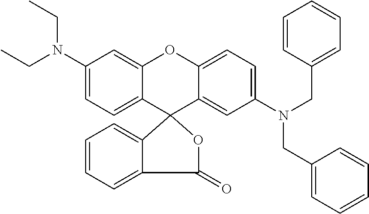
C1(N(CC)CC)=CC=C2C(=C1)OC1=CC=C(N(CC3=CC=CC=C3)CC3=CC=CC=C3)C=C1C21C2=CC=CC=C2C(=O)O1
